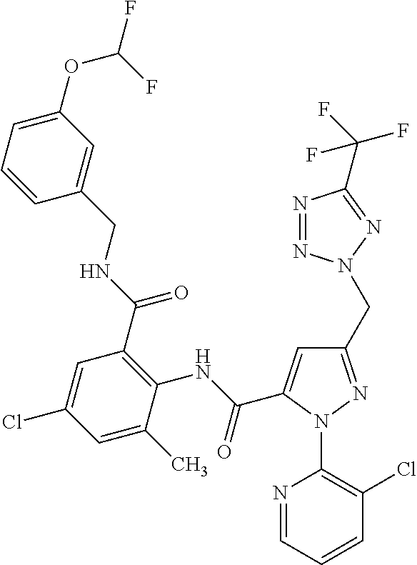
C1=CC=C(OC(F)F)C=C1CNC(C1=C(NC(=O)C2=CC(CN3N=NC(C(F)(F)F)=N3)=NN2C2=C(Cl)C=CC=N2)C(C)=CC(Cl)=C1)=O
